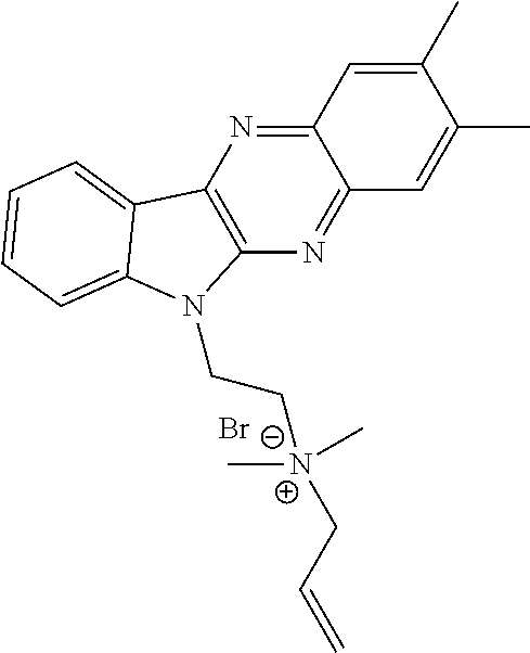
C12=C(N(CCN(CC=C)(C)C)C3=CC=CC=C13)N=C1C(=N2)C=C(C)C(C)=C1.Br
